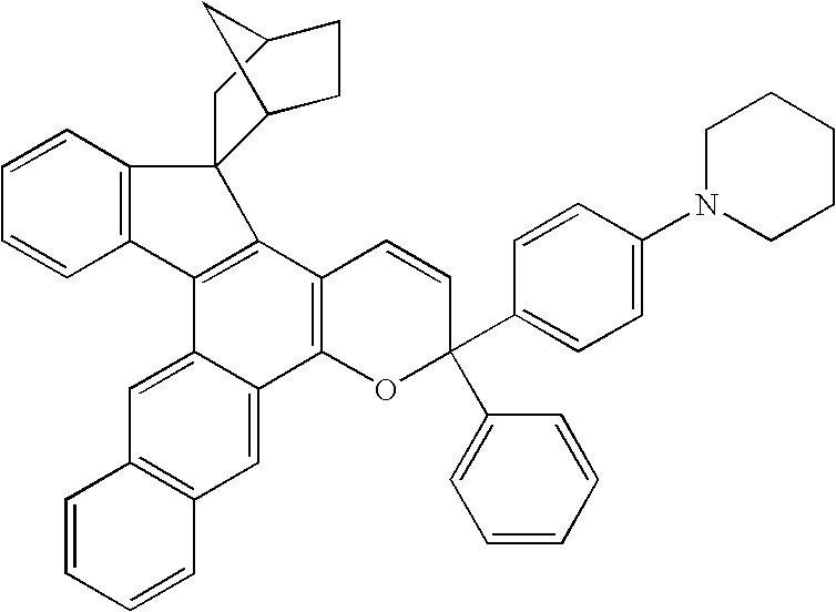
C1=CC2=C(C=C1)C1=C(C3=C(C4=CC5=C(C=C14)C=CC=C5)OC(C1=CC=C(N4CCCCC4)C=C1)(C1=CC=CC=C1)C=C3)C21C2CCC(C1)C2
